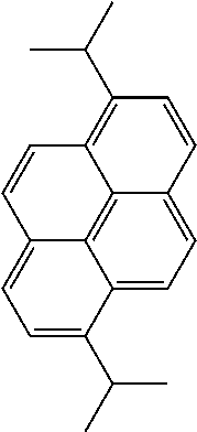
C12=C3C4=CC=C1C=CC(C(C)C)=C2C=CC3=CC=C4C(C)C
